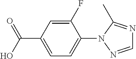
C1(F)=CC(C(O)=O)=CC=C1N1N=CN=C1C
